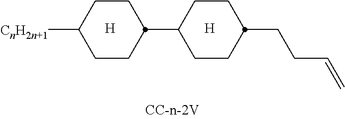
C1CC(C2CCC(CCC=C)CC2)CCC1[CnH2n+1].[H].[H]
